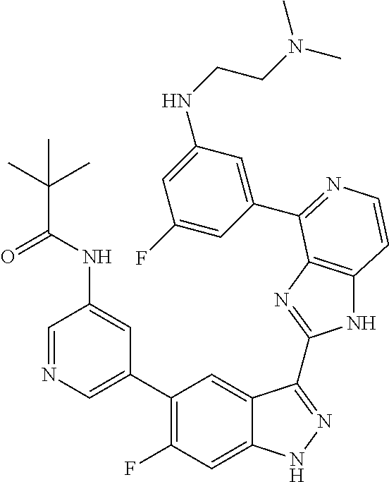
C1=C(C2=C(F)C=C3C(=C2)C(C2=NC4=C(N2)C=CN=C4C2=CC(NCCN(C)C)=CC(F)=C2)=NN3)C=C(NC(=O)C(C)(C)C)C=N1
